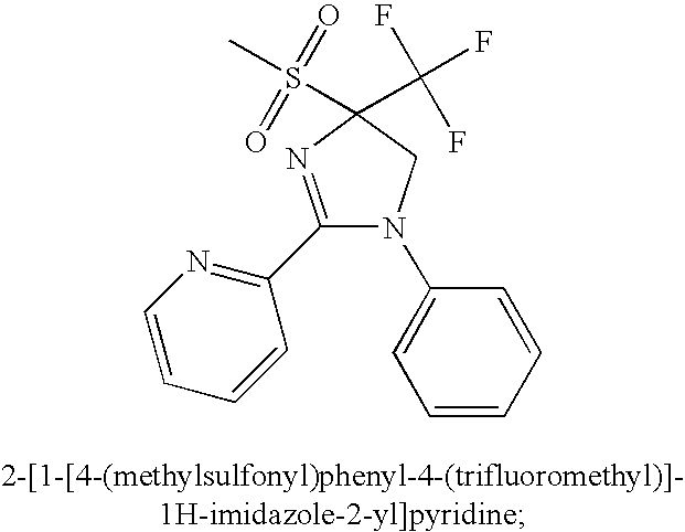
C1=CC=CC(N2C(C3=NC=CC=C3)=NC(C(F)(F)F)(S(C)(=O)=O)C2)=C1
